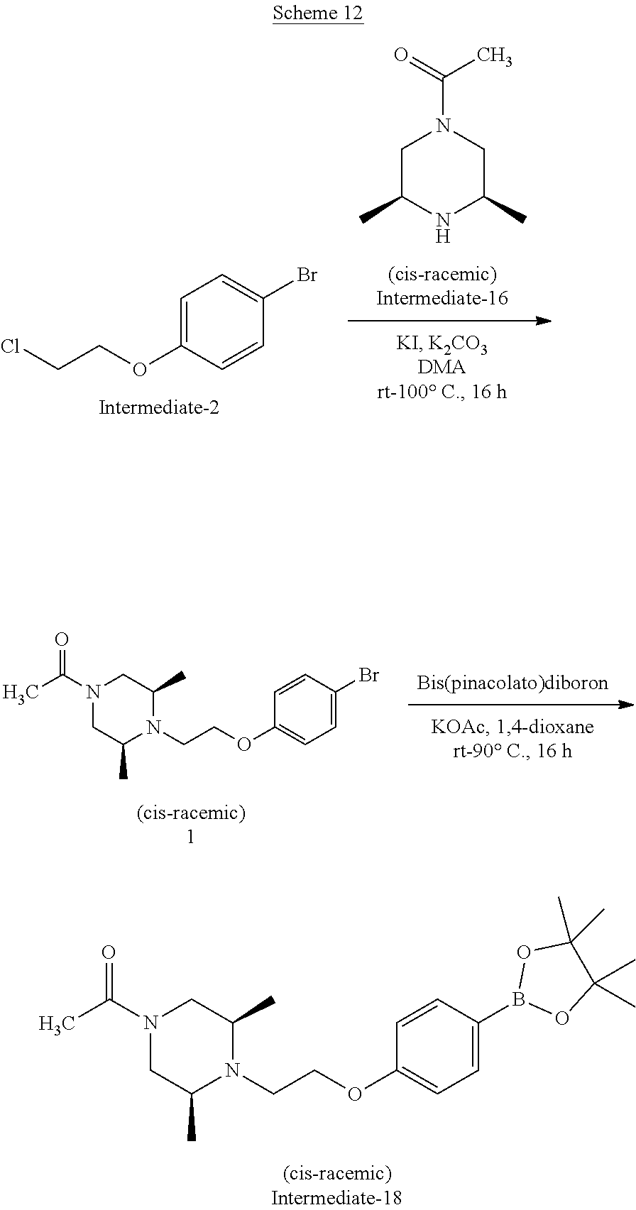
C1C(C)NC(C)CN1C(C)=O.C1(OCCCl)=CC=C(Br)C=C1.BrC1=CC=C(OCCN2C(C)CN(C(=O)C)CC2C)C=C1.B1(C2=CC=C(OCCN3C(C)CN(C(=O)C)CC3C)C=C2)OC(C)(C)C(C)(C)O1
